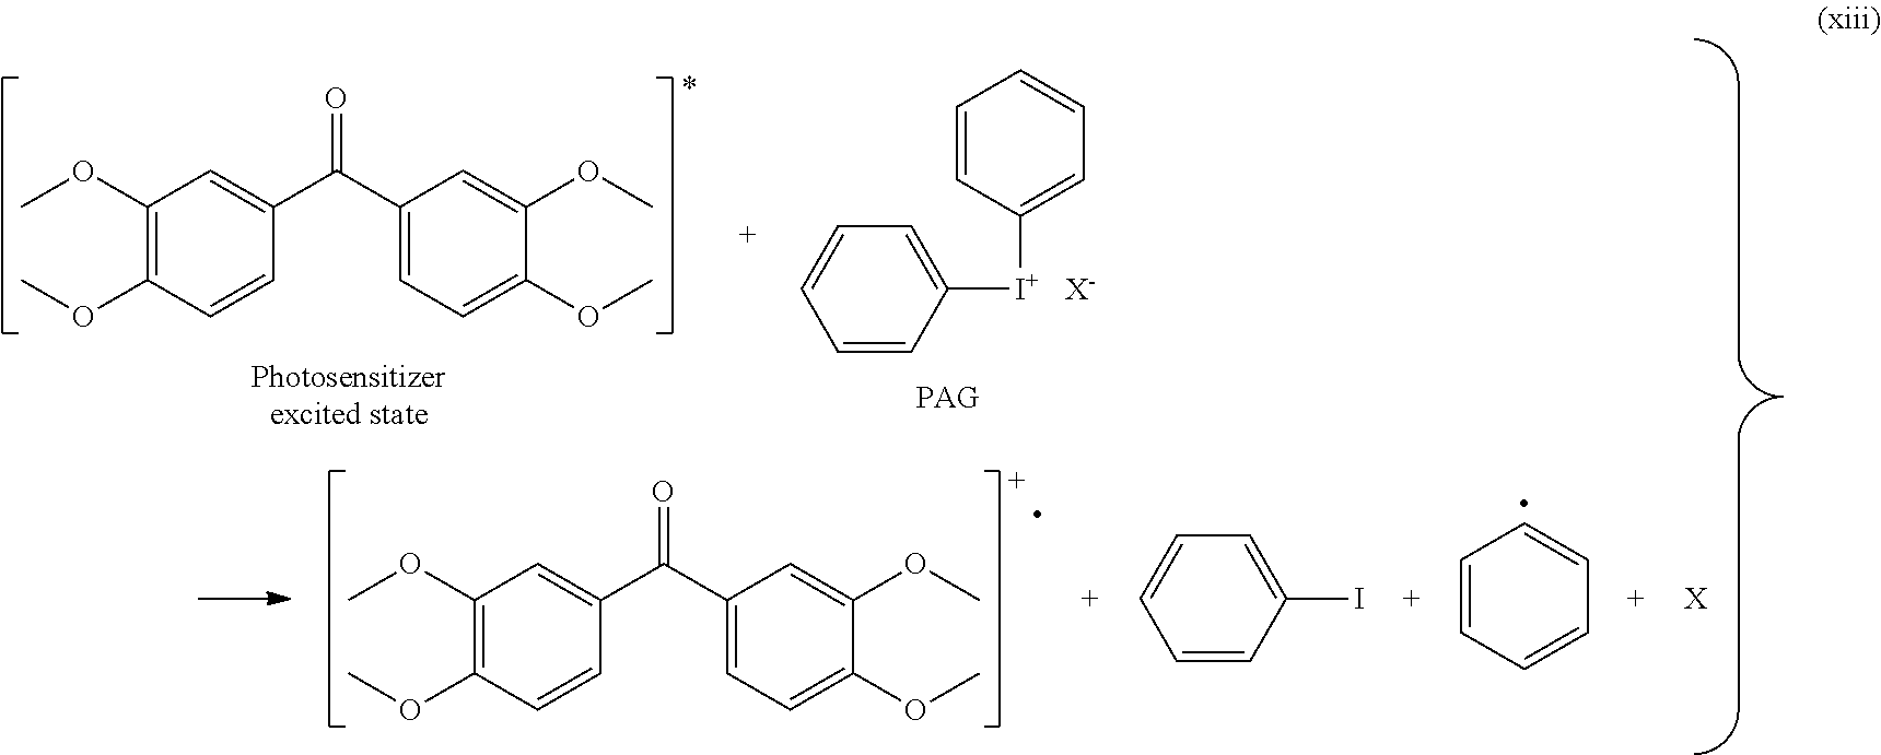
C1(OC)=C(OC)C=CC(C(C2=CC=C(OC)C(OC)=C2)=O)=C1.C1=CC([I+]C2=CC=CC=C2)=CC=C1.[X-].C1(OC)=C(OC)C=CC(C(C2=CC=C(OC)C(OC)=C2)=O)=C1.C1=CC=CC=C1.C1(I)=CC=CC=C1.[X]
